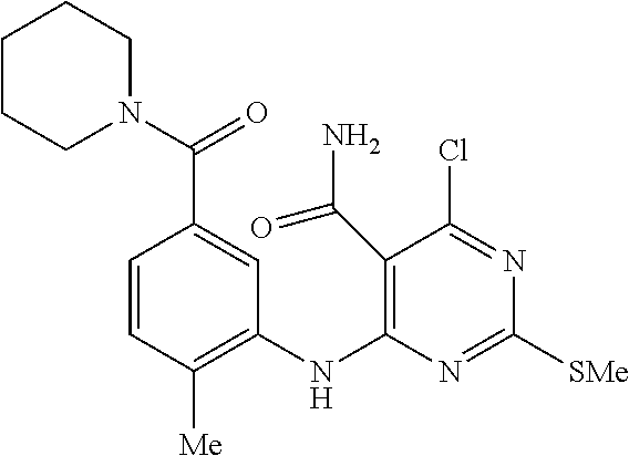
C1CCN(C(=O)C2=CC(NC3=C(C(=O)N)C(Cl)=NC([SMe])=N3)=C([Me])C=C2)CC1
